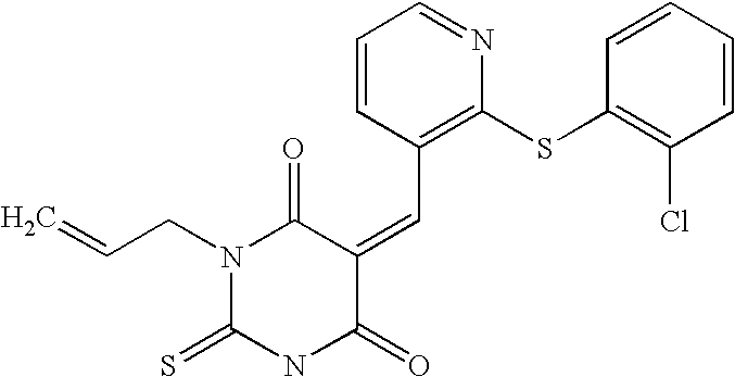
N1(CC=C)C(=S)NC(=O)C(=CC2=C(SC3=C(Cl)C=CC=C3)N=CC=C2)C1=O
